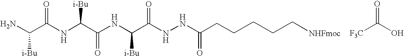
O=C([F3C])O.NC(C(NC(C(NC(C(NNC(CCCCC[NHFmoc])=O)=O)[i-Bu])=O)[i-Bu])=O)[i-Bu]
